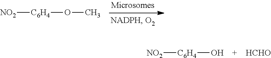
O(C)[C6H4][NO2].O[C6H4][NO2].[HCHO]
